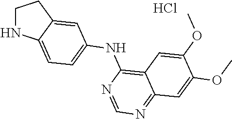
C1NC2=CC=C(NC3=C4C(=NC=N3)C=C(OC)C(OC)=C4)C=C2C1.Cl
